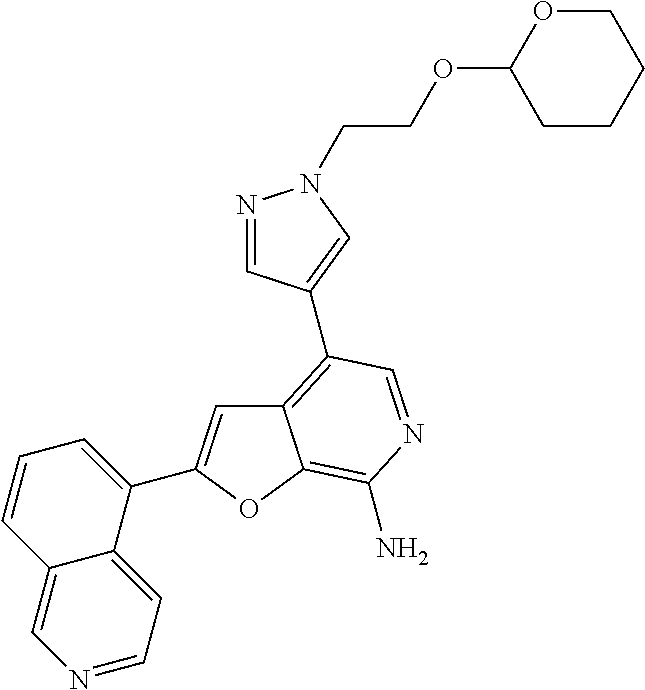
C12=C(C3=CN(CCOC4CCCCO4)N=C3)C=NC(N)=C1OC(C1=CC=CC3=CN=CC=C13)=C2
